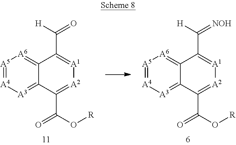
[A5]1=[A4][A3]=C2C(=[A6]1)C(C([H])=O)=[A1][A2]=C2C(O[R])=O.[A5]1=[A4][A3]=C2C(=[A6]1)C(C([H])=[NOH])=[A1][A2]=C2C(O[R])=O
